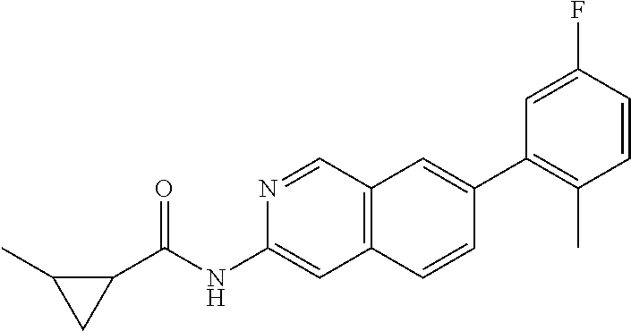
C1(C2=CC3=C(C=C2)C=C(NC(=O)C2CC2C)N=C3)=C(C)C=CC(F)=C1
